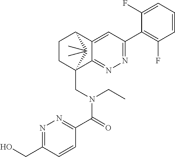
C12=CC(C3=C(F)C=CC=C3F)=NN=C1C1(CN(C(C3=NN=C(CO)C=C3)=O)CC)CCC2C1(C)C
